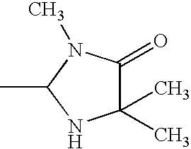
CC1NC(C)(C)C(=O)N1C
